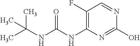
C1(F)=C(NC(NC(C)(C)C)=O)N=C(O)N=C1
